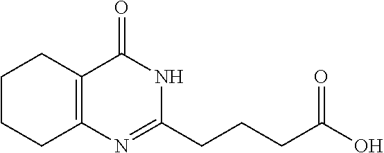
C12=C(N=C(CCCC(O)=O)NC1=O)CCCC2
